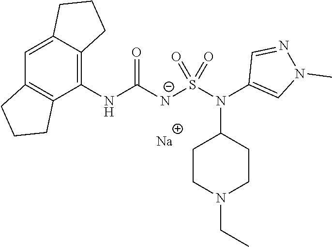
C1(NC([N-]S(N(C2=CN(C)N=C2)C2CCN(CC)CC2)(=O)=O)=O)=C2C(=CC3=C1CCC3)CCC2.[Na]
